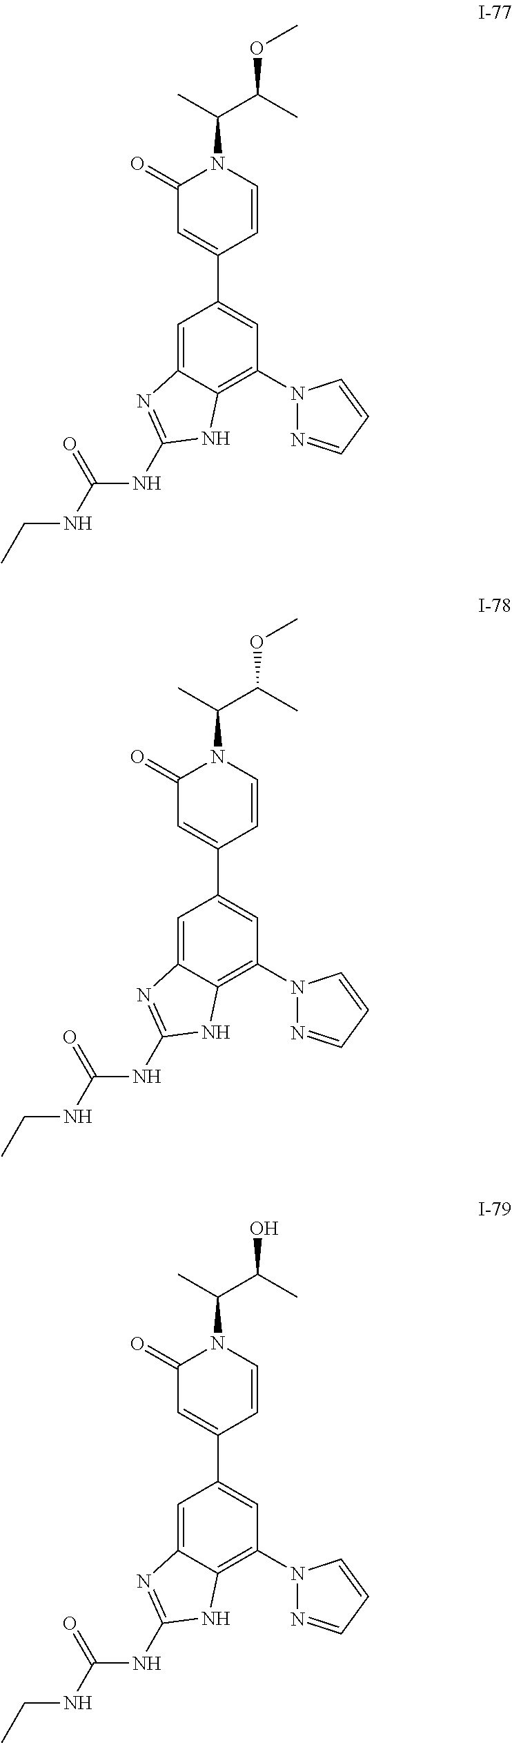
C1=C2C(=C(N3N=CC=C3)C=C1C1=CC(=O)N(C(C(C)OC)C)C=C1)NC(NC(NCC)=O)=N2.C1=C2C(=C(N3N=CC=C3)C=C1C1=CC(=O)N(C(C(C)OC)C)C=C1)NC(NC(NCC)=O)=N2.C1=C2C(=C(N3N=CC=C3)C=C1C1=CC(=O)N(C(C(C)O)C)C=C1)NC(NC(NCC)=O)=N2
